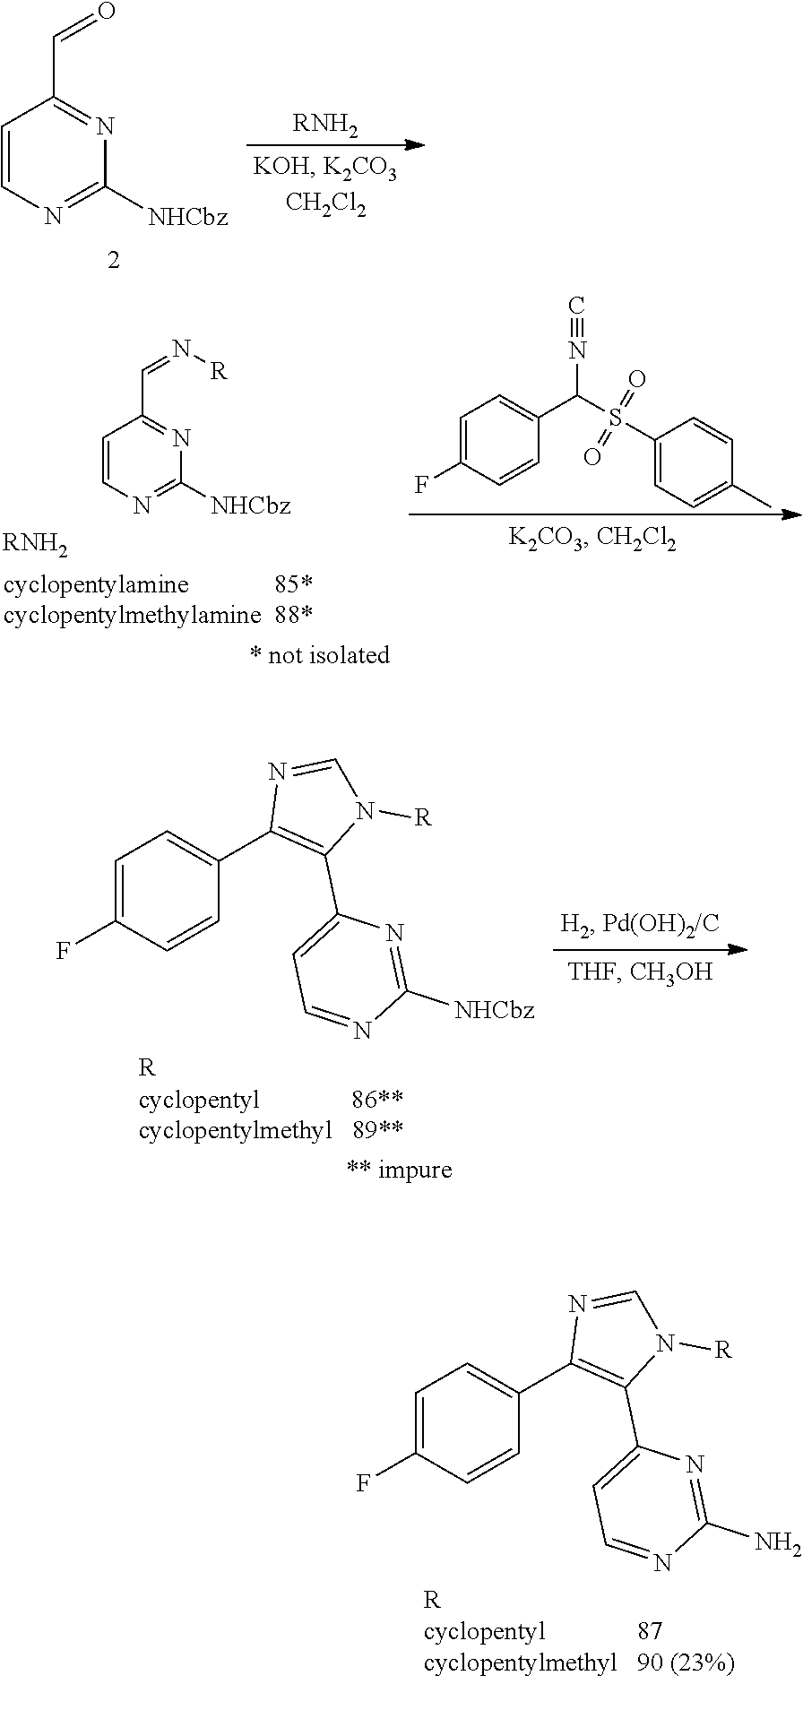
[R].C1=C(F)C=CC(C2=C(C3=CC=NC(N)=N3)N([R])C=N2)=C1.C1=CN=C([NHCbz])N=C1C=O.[RNH2].C1=C(F)C=CC(C(S(C2=CC=C(C)C=C2)(=O)=O)N#C)=C1.C1=CN=C([NHCbz])N=C1C=N[R].[RNH2].[R].C1=C(F)C=CC(C2=C(C3=CC=NC([NHCbz])=N3)N([R])C=N2)=C1
